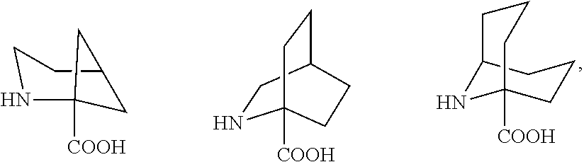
C12NC([COOH])(CCC1)CCC2.C1NC2([COOH])CC(C1)C2.N1CC2CCC1([COOH])CC2
